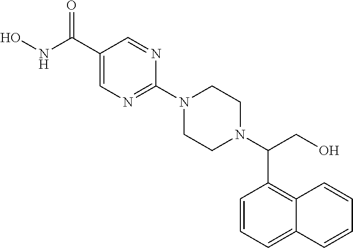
O=C(C1=CN=C(N2CCN(C(CO)C3=C4C(=CC=C3)C=CC=C4)CC2)N=C1)NO
